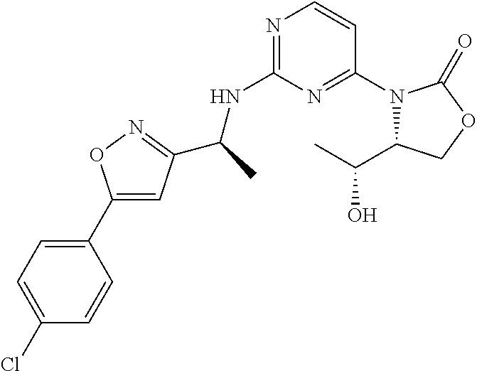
C(C)(NC1=NC=CC(N2C(C(O)C)COC2=O)=N1)C1=NOC(C2=CC=C(Cl)C=C2)=C1
